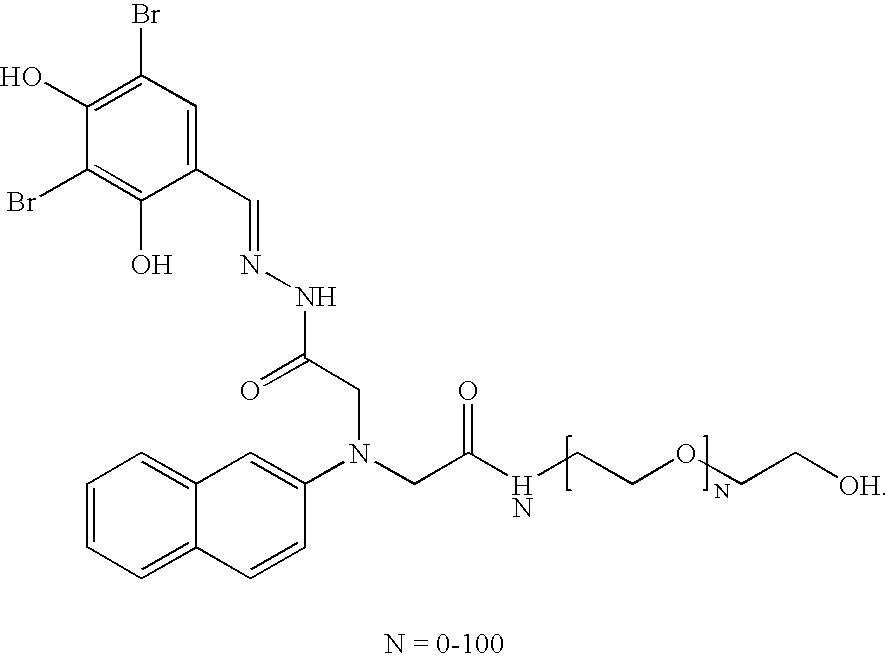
C1(C=NNC(CN(CC(NCCOCC[OH])=O)C2=CC3=CC=CC=C3C=C2)=O)=CC(Br)=C(O)C(Br)=C1O
